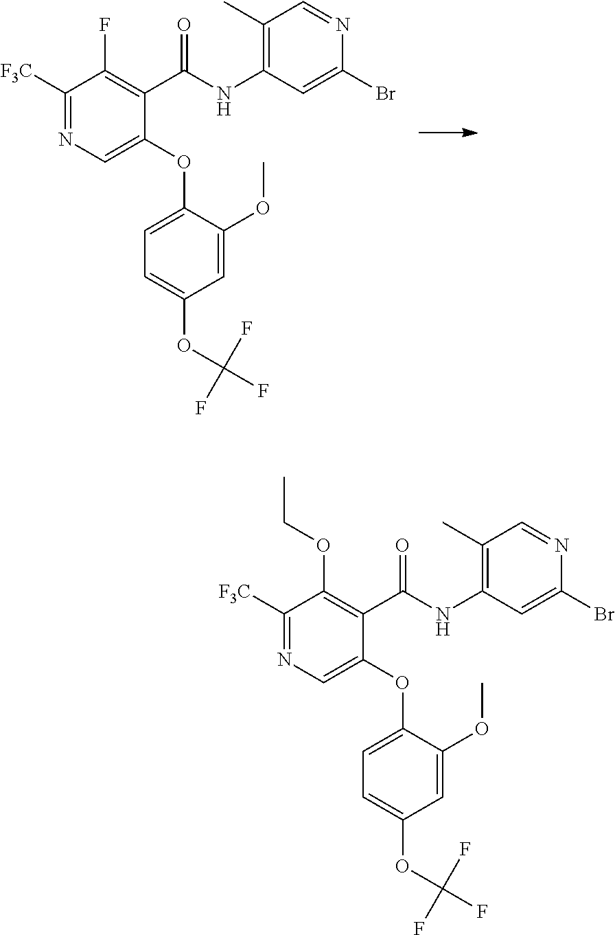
C1([F3C])=NC=C(OC2=CC=C(OC(F)(F)F)C=C2OC)C(C(NC2=C(C)C=NC(Br)=C2)=O)=C1F.C1([F3C])=NC=C(OC2=CC=C(OC(F)(F)F)C=C2OC)C(C(NC2=C(C)C=NC(Br)=C2)=O)=C1OCC
